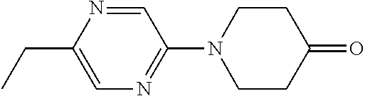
C1=NC(CC)=CN=C1N1CCC(=O)CC1
